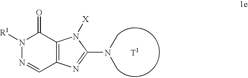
N1([R1])N=CC2=C(C1=O)N([X])C(N(C)C)=N2.[T1]
